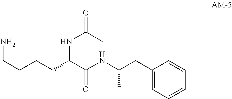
NCCCCC(C(NC(CC1=CC=CC=C1)C)=O)NC(C)=O
